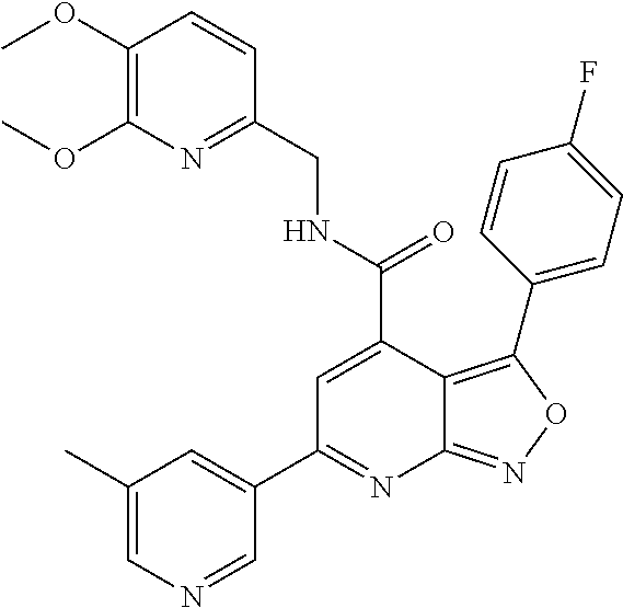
C1(OC)=C(OC)N=C(CNC(=O)C2=CC(C3=CC(C)=CN=C3)=NC3=NOC(C4=CC=C(F)C=C4)=C23)C=C1
